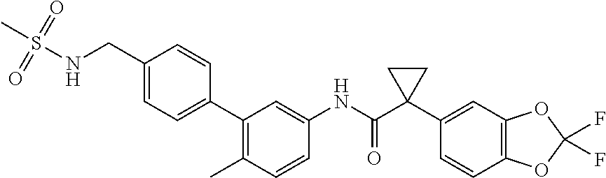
C1(NC(C2(C3=CC4=C(C=C3)OC(F)(F)O4)CC2)=O)=CC(C2=CC=C(CNS(=O)(=O)C)C=C2)=C(C)C=C1
